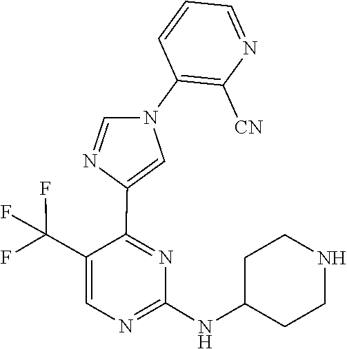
C1(NC2CCNCC2)=NC=C(C(F)(F)F)C(C2=CN(C3=C([CN])N=CC=C3)C=N2)=N1
